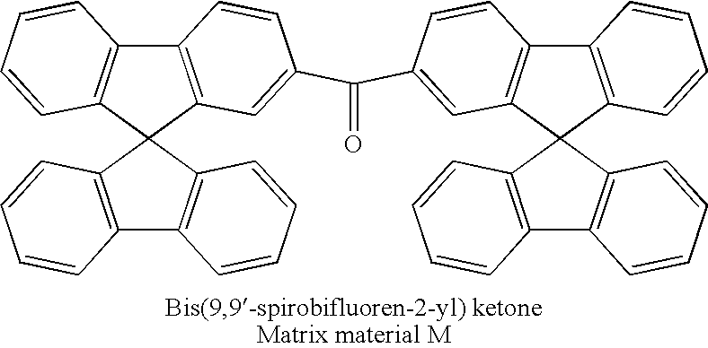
C12=C(C=C(C(C3=CC4=C(C5=C(C=CC=C5)C45C4=C(C6=C5C=CC=C6)C=CC=C4)C=C3)=O)C=C1)C1(C3=C2C=CC=C3)C2=C(C3=C1C=CC=C3)C=CC=C2
